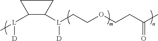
C1([L]([D])C)C([L]([D])CCOCCC(=O)C)CC1
